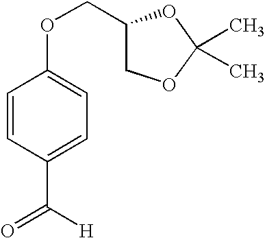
C1=CC(C(=O)[H])=CC=C1OCC1COC(C)(C)O1
